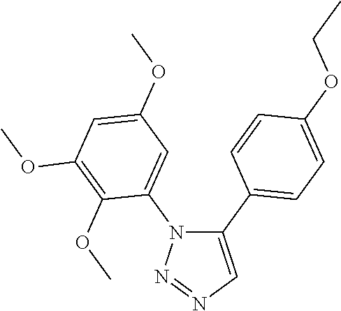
C1(C2=CC=C(OCC)C=C2)=CN=NN1C1=CC(OC)=CC(OC)=C1OC
